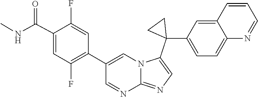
N12C(=NC=C1C1(C3=CC=C4C(=C3)C=CC=N4)CC1)N=CC(C1=C(F)C=C(C(NC)=O)C(F)=C1)=C2
